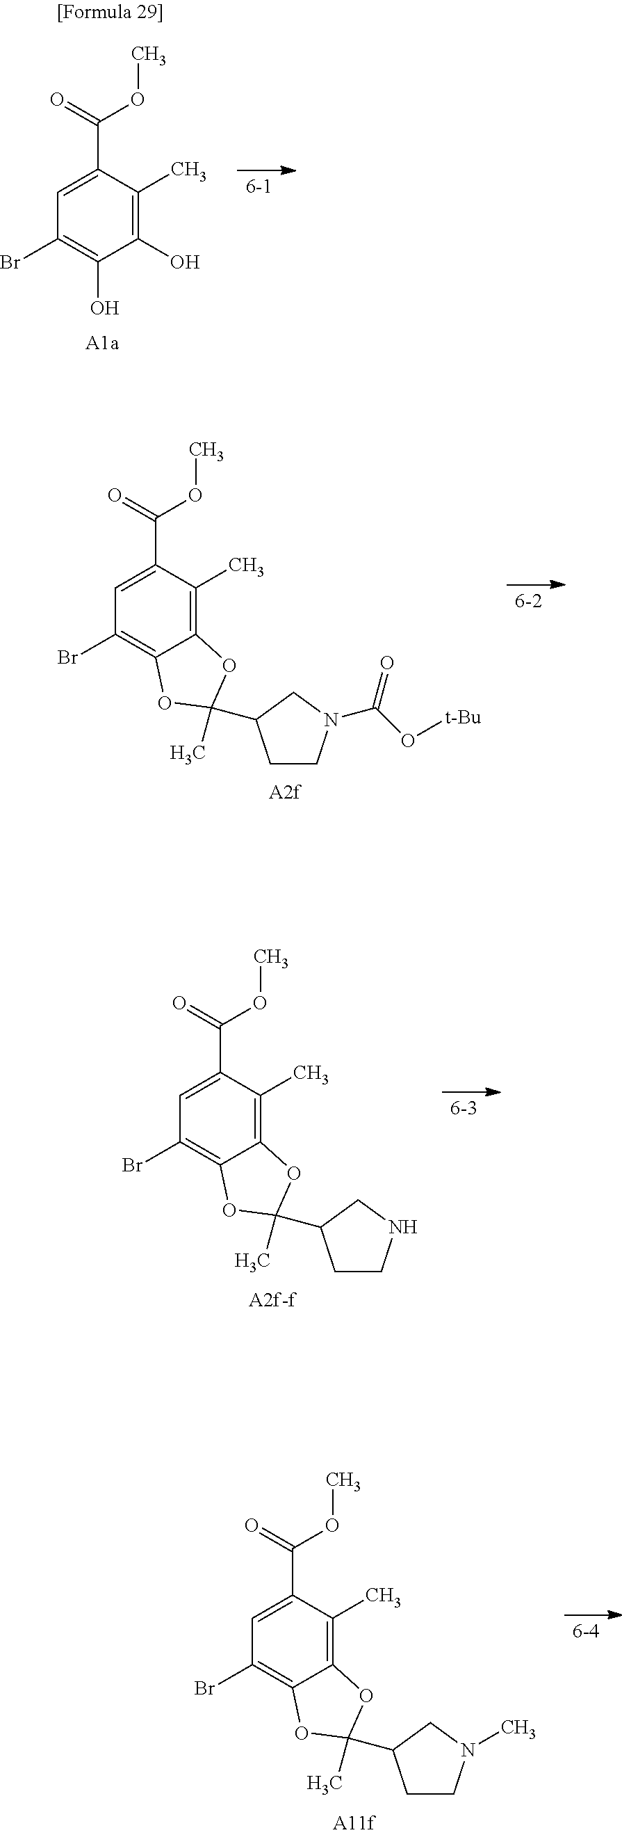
C1=C(C(=O)OC)C(C)=C2C(=C1Br)OC(C)(C1CCN(C(O[t-Bu])=O)C1)O2.C1=C(C(=O)OC)C(C)=C2C(=C1Br)OC(C)(C1CCNC1)O2.C1=C(C(=O)OC)C(C)=C2C(=C1Br)OC(C)(C1CCN(C)C1)O2.C1=C(C(=O)OC)C(C)=C(O)C(O)=C1Br
